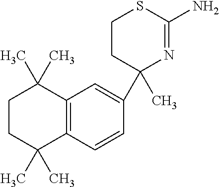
C12=C(C=CC(C3(C)N=C(N)SCC3)=C1)C(C)(C)CCC2(C)C
